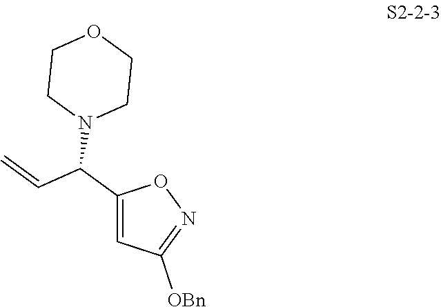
C1(C(C=C)N2CCOCC2)=CC([OBn])=NO1
